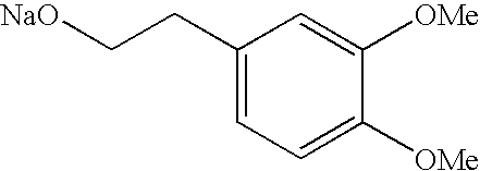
C1(CC[NaO])=CC=C([OMe])C([OMe])=C1
